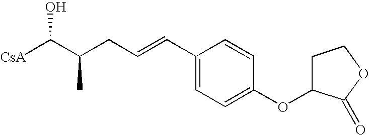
[CsA]C(C(CC=CC1=CC=C(OC2CCOC2=O)C=C1)C)O
